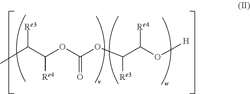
CC(C(OC(OC(C(O[H])[Re4])[Re3])=O)[Re4])[Re3]
